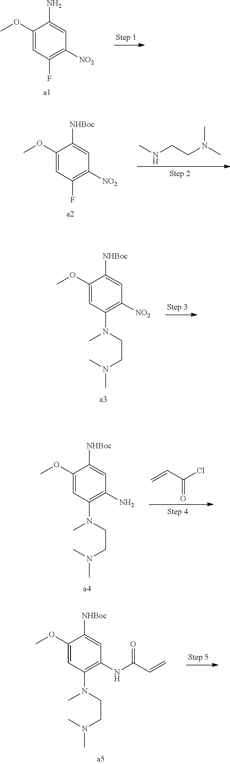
C1(OC)=CC(F)=C([NO2])C=C1N.C1(OC)=CC(F)=C([NO2])C=C1[NHBoc].CNCCN(C)C.C1(OC)=CC(N(C)CCN(C)C)=C([NO2])C=C1[NHBoc].C1(OC)=CC(N(C)CCN(C)C)=C(N)C=C1[NHBoc].C=CC(Cl)=O.C1(OC)=CC(N(C)CCN(C)C)=C(NC(C=C)=O)C=C1[NHBoc]
